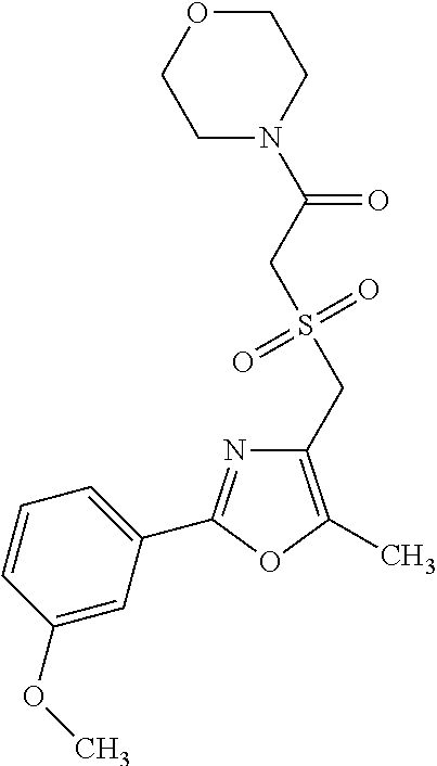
C1(CS(=O)(=O)CC(=O)N2CCOCC2)=C(C)OC(C2=CC=CC(OC)=C2)=N1
